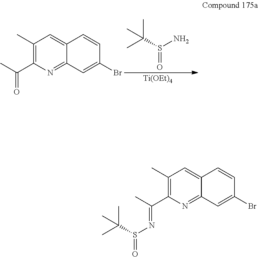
C1(C)=C(C(C)=O)N=C2C(=C1)C=CC(Br)=C2.CC(C)(C)S(N)=O.[Ti(OEt)4].C1(C)=C(C(C)=NS(=O)C(C)(C)C)N=C2C(=C1)C=CC(Br)=C2
